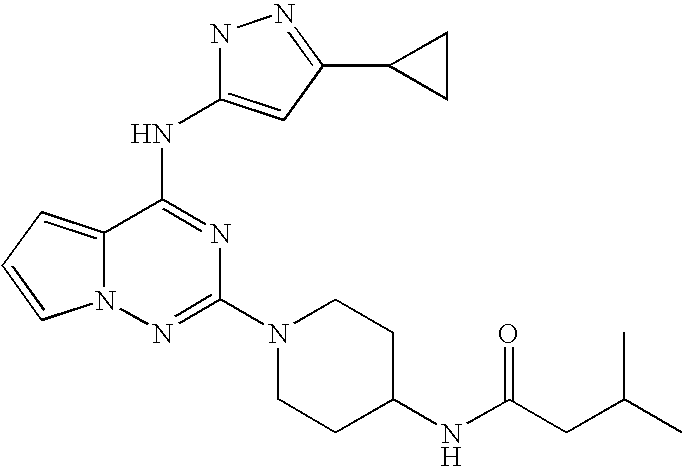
C12=CC=CN1N=C(N1CCC(NC(CC(C)C)=O)CC1)N=C2NC1=CC(C2CC2)=NN1
